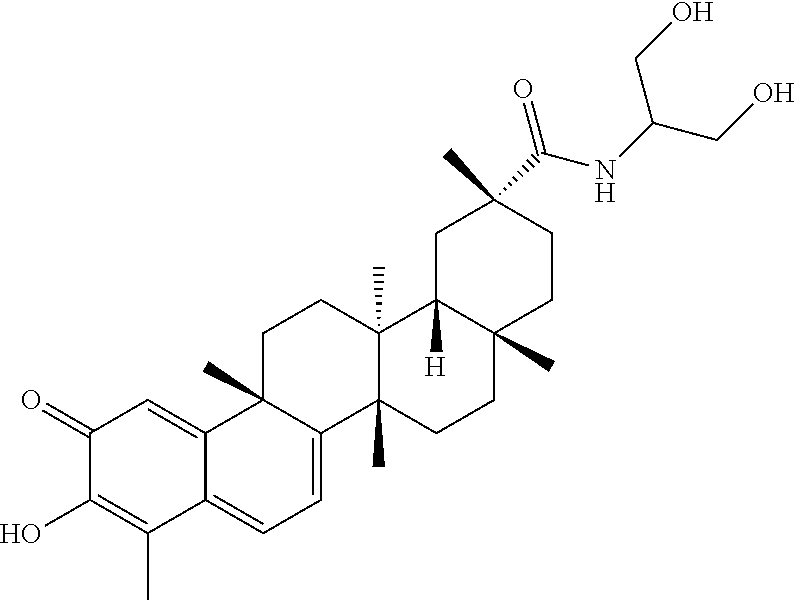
C1(=O)C(O)=C(C)C2=CC=C3C(C)(C2=C1)CCC1(C)C3(C)CCC2(C)C1([H])CC(C)(C(NC(CO)CO)=O)CC2
